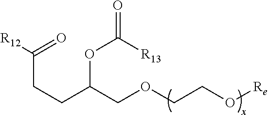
C(CCC(OC([R13])=O)COCCO[Re])(=O)[R12]
